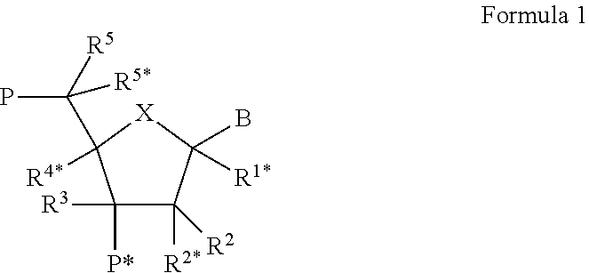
[X]1C([R4*])(C(P)([R5])[R5*])C([P*])([R3])C([R2])([R2*])C1([R1*])B
